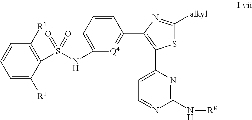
C1=C([R1])C(S(NC2=CC=CC(C3=C(C4=CC=NC(N[R8])=N4)SC([alkyl])=N3)=[Q4]2)(=O)=O)=C([R1])C=C1
